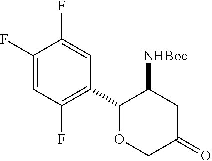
C1(F)=CC(F)=C(C2OCC(=O)CC2[NHBoc])C=C1F
